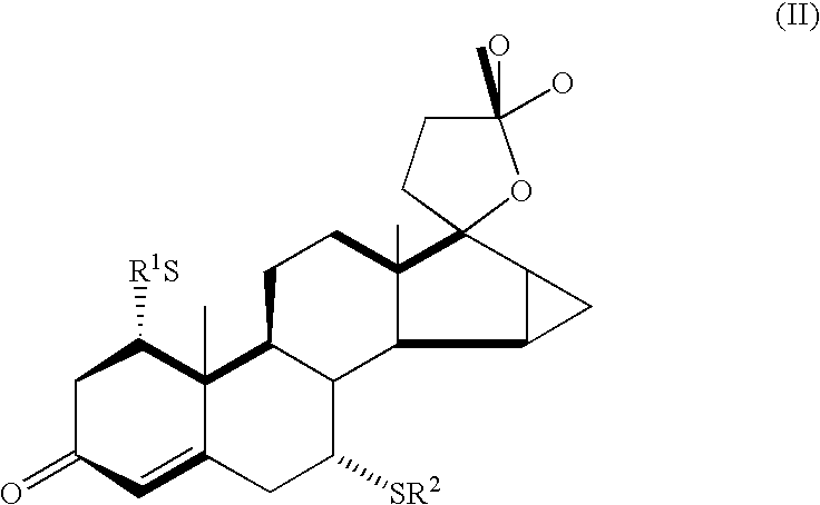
C1C(=O)C=C2C(C)(C1[R1S])C1C(C([SR2])C2)C2C(C)(CC1)C1(C3C2C3)CCC(O)(O)(C)O1
